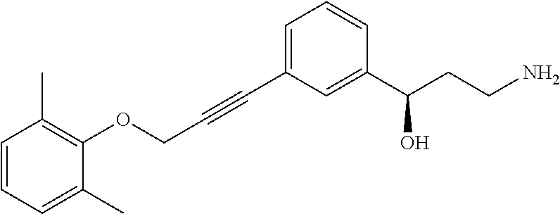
C1=C(C)C(OCC#CC2=CC=CC(C(CCN)O)=C2)=C(C)C=C1
